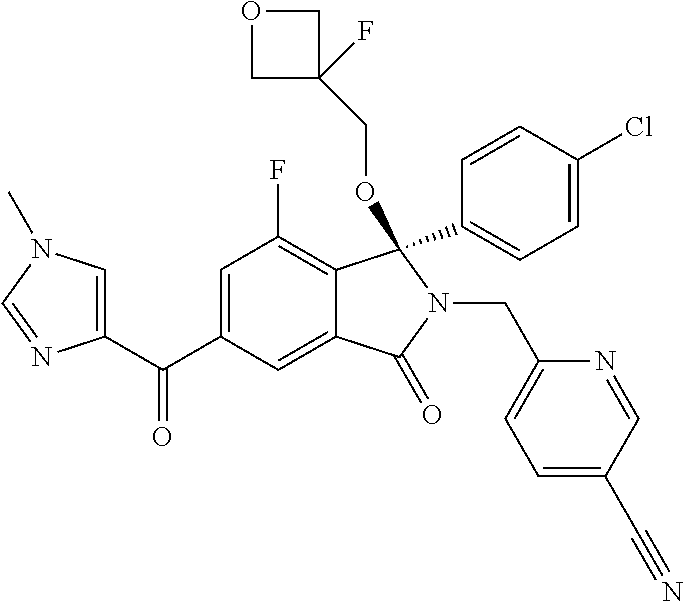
C1=C(C(=O)C2=CN(C)C=N2)C=C2C(=C1F)C(C1=CC=C(Cl)C=C1)(OCC1(F)COC1)N(CC1=CC=C(C#N)C=N1)C2=O
